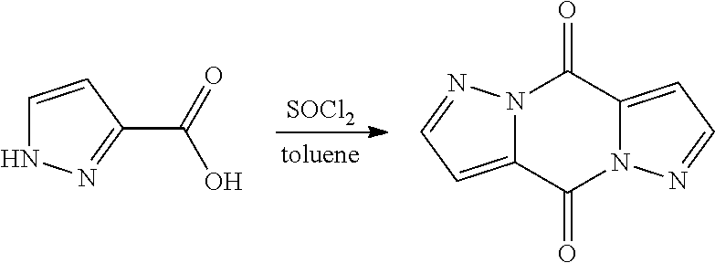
C1=CC(C(=O)O)=NN1.[SOCl2].N12C(=CC=N1)C(=O)N1C(=CC=N1)C2=O
